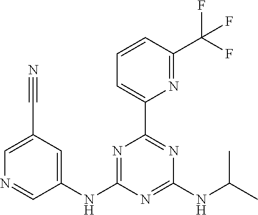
C1(NC2=CC(C#N)=CN=C2)=NC(C2=CC=CC(C(F)(F)F)=N2)=NC(NC(C)C)=N1
